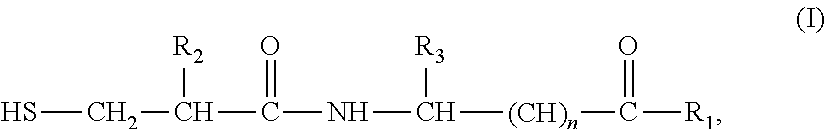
SCC(C(NC([(CH)n]C([R1])=O)[R3])=O)[R2]
